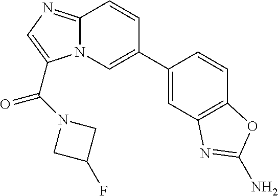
N12C(=NC=C1C(N1CC(F)C1)=O)C=CC(C1=CC3=C(C=C1)OC(N)=N3)=C2
